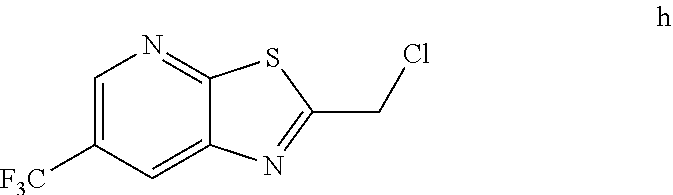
C1=C([F3C])C=C2C(=N1)SC(CCl)=N2
